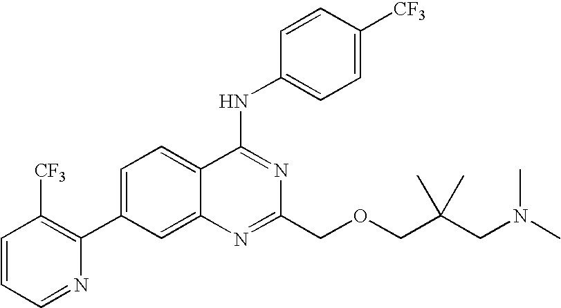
C1=CC=NC(C2=CC=C3C(=C2)N=C(COCC(CN(C)C)(C)C)N=C3NC2=CC=C([CF3])C=C2)=C1[CF3]
